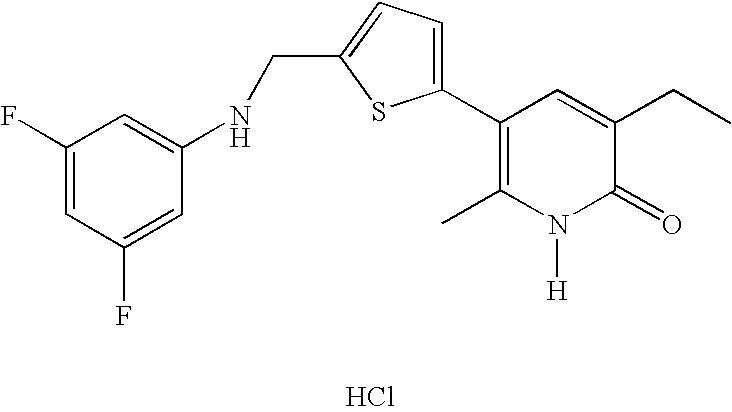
Cl.C1(C2=CC=C(CNC3=CC(F)=CC(F)=C3)S2)=C(C)N([H])C(=O)C(CC)=C1
